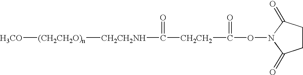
[CH2CH2](C(=O)ON1C(=O)CCC1=O)C([CH2CH2NH][(CH2CH2O)n][H3CO])=O
